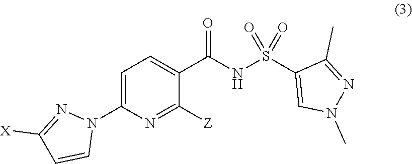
C1([Z])=NC(N2N=C([X])C=C2)=CC=C1C(=O)NS(C1=CN(C)N=C1C)(=O)=O
